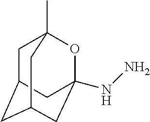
C1C2CC3(NN)OC1(C)CC(C3)C2
